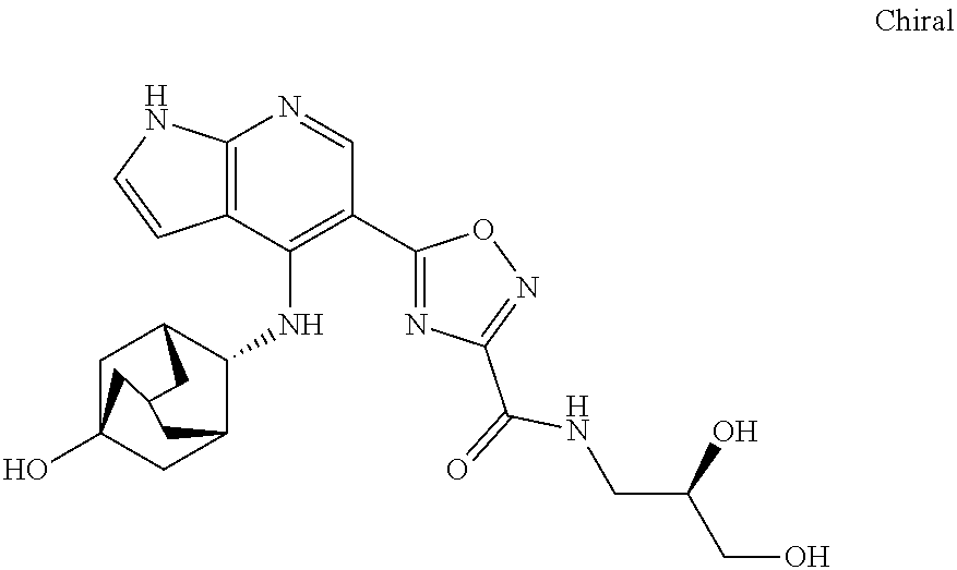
C12=C(C(NC3C4CC5(O)CC3CC(C4)C5)=C(C3=NC(C(=O)NCC(CO)O)=NO3)C=N1)C=CN2
